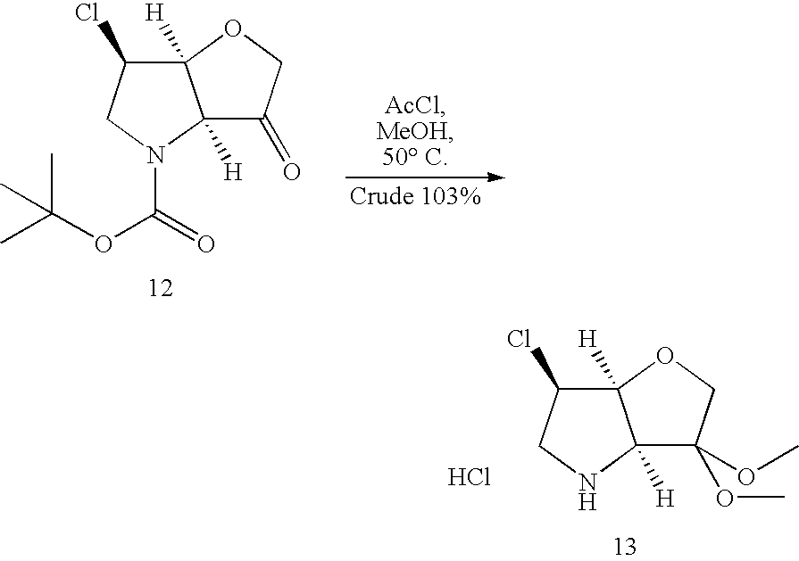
C12([H])C(=O)COC1([H])C(Cl)CN2C(=O)OC(C)(C)C.C12([H])C(OC)(OC)COC1([H])C(Cl)CN2.Cl
